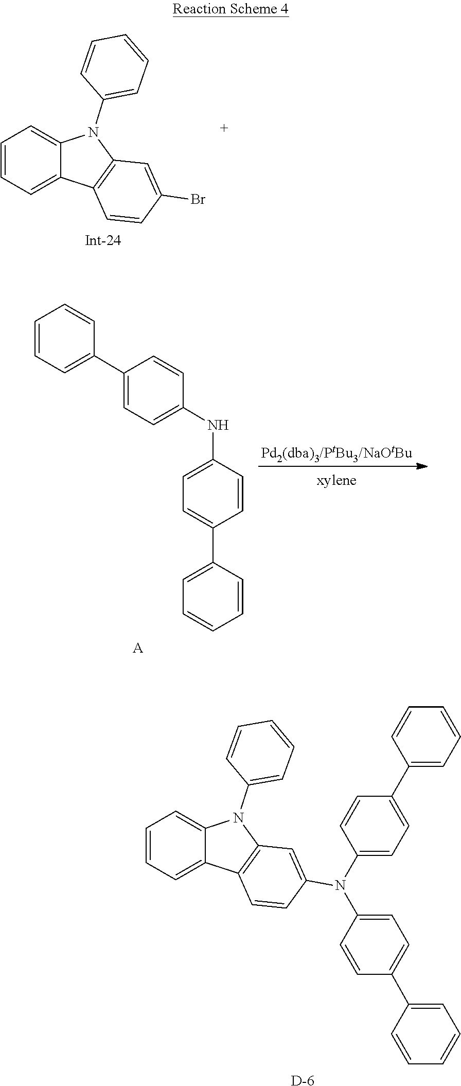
C1=CC=C2C(=C1)C1=C(N2C2=CC=CC=C2)C=C(Br)C=C1.C1(NC2=CC=C(C3=CC=CC=C3)C=C2)=CC=C(C2=CC=CC=C2)C=C1.[A].C12=CC=CC=C1C1=C(N2C2=CC=CC=C2)C=C(N(C2=CC=C(C3=CC=CC=C3)C=C2)C2=CC=C(C3=CC=CC=C3)C=C2)C=C1.[D]
